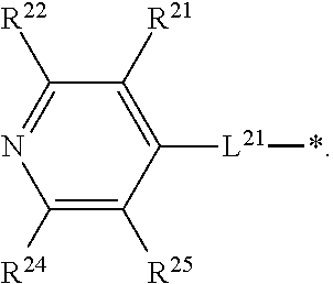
C1([R24])=C([R25])C([L21]*)=C([R21])C([R22])=N1
